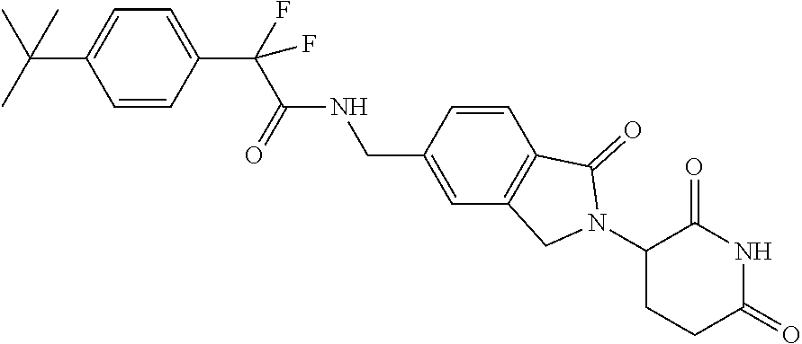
C1=CC(C(C)(C)C)=CC=C1C(F)(C(=O)NCC1=CC2=C(C=C1)C(=O)N(C1CCC(=O)NC1=O)C2)F
